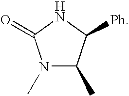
N1(C)C(C)C([Ph])NC1=O
